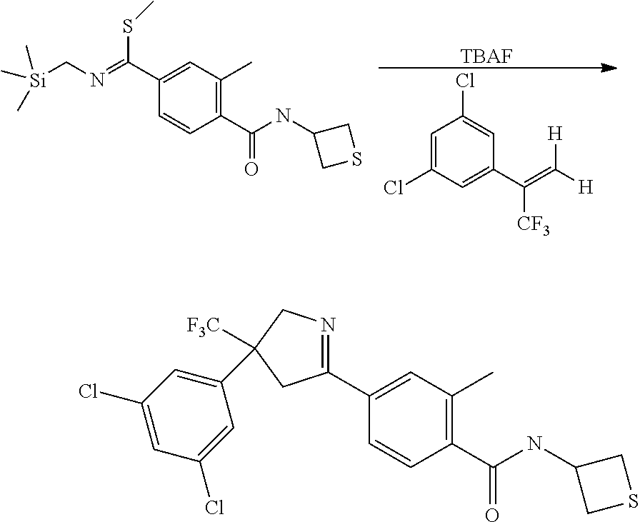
C1(C2=NCC(C3=CC(Cl)=CC(Cl)=C3)([F3C])C2)=CC(C)=C(C(NC2CSC2)=O)C=C1.C1(C(=NC[Si](C)(C)C)SC)=CC(C)=C(C(NC2CSC2)=O)C=C1.C1=C(Cl)C=C(C(=C([H])[H])[CF3])C=C1Cl.[TBAF]
